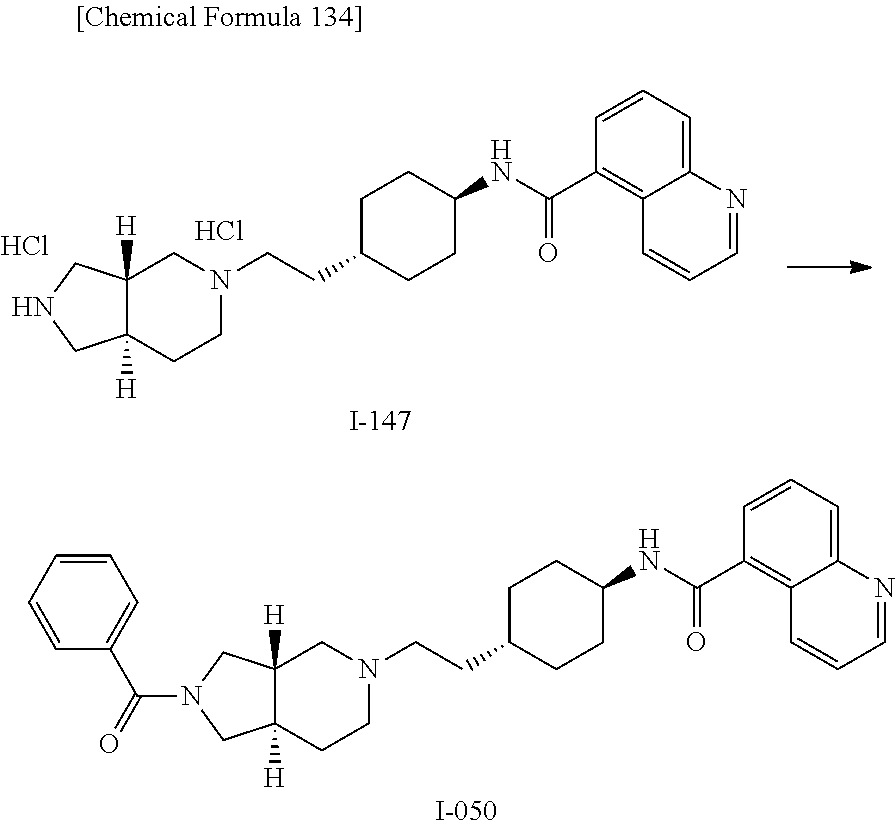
C12([H])C([H])(CCN(CCC3CCC(NC(C4=C5C(=CC=C4)N=CC=C5)=O)CC3)C1)CNC2.Cl.Cl.C12([H])C([H])(CCN(CCC3CCC(NC(C4=C5C(=CC=C4)N=CC=C5)=O)CC3)C1)CN(C(C1=CC=CC=C1)=O)C2
